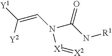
[Y1]C(=CN(C(N[R1])=O)[X1]=[X2])[Y2]
